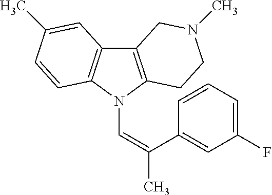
C12=C(N(C=C(C)C3=CC(F)=CC=C3)C3=C1C=C(C)C=C3)CCN(C)C2
